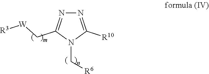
N1=C([R10])N(C[R6])C(C[W][R3])=N1
